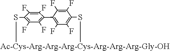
[Ac-Cys-Arg-Arg-Arg-Cys-Arg-Arg-Arg-Gly-OH]1SC2=C(F)C(F)=C(C(F)=C2F)C2=C(F)C(F)=C(S1)C(F)=C2F
